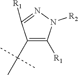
C1(C(C)(C)C)=C([R1])N([R2])N=C1[R1]
